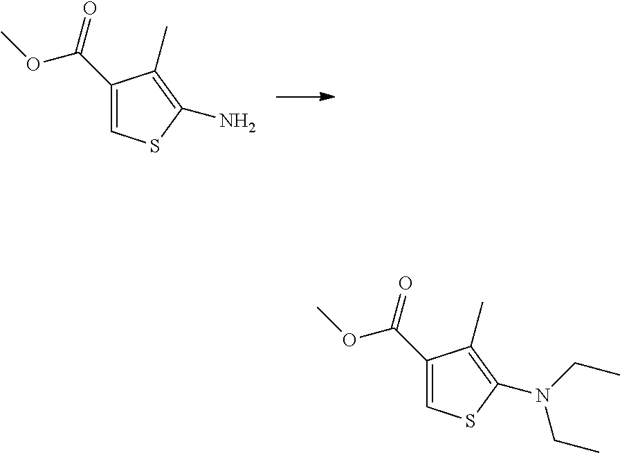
C1(C(=O)OC)=CSC(N)=C1C.C1(C(=O)OC)=CSC(N(CC)CC)=C1C
